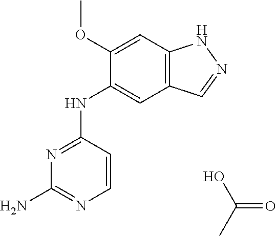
C(=O)(C)O.C1=C(NC2=NC(N)=NC=C2)C(OC)=CC2=C1C=NN2
